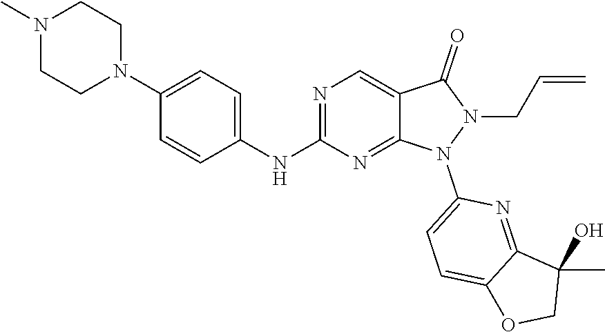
C(CN1C(=O)C2=CN=C(NC3=CC=C(N4CCN(C)CC4)C=C3)N=C2N1C1=CC=C2C(=N1)C(O)(C)CO2)=C
